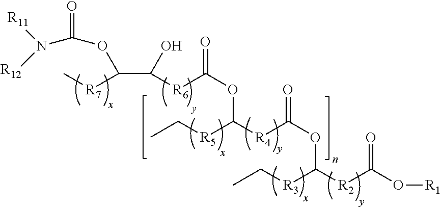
N(C(OC(C(O)[R6]C(OC([R5]CC)[R4]C(OC([R3]CC)[R2]C(O[R1])=O)=O)=O)[R7]C)=O)([R12])[R11]
